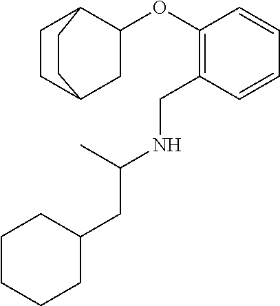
C(C1=C(OC2C3CCC(C2)CC3)C=CC=C1)NC(CC1CCCCC1)C
